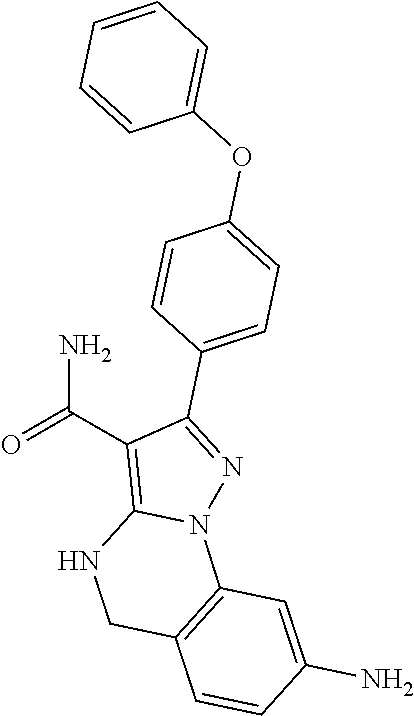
C1=C(C2=NN3C(=C2C(=O)N)NCC2=C3C=C(N)C=C2)C=CC(OC2=CC=CC=C2)=C1
